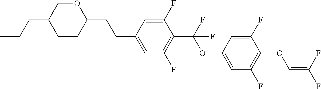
C1CC(CCC2=CC(F)=C(C(F)(OC3=CC(F)=C(OC=C(F)F)C(F)=C3)F)C(F)=C2)OCC1CCC
